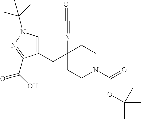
C1(CC2(N=C=O)CCN(C(OC(C)(C)C)=O)CC2)=CN(C(C)(C)C)N=C1C(O)=O
